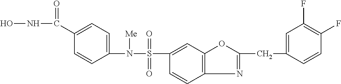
ONC(C1=CC=C(N([Me])S(=O)(=O)C2=CC3=C(C=C2)N=C(CC2=CC(F)=C(F)C=C2)O3)C=C1)=O
